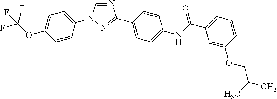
N1=CN(C2=CC=C(OC(F)(F)F)C=C2)N=C1C1=CC=C(NC(C2=CC=CC(OCC(C)C)=C2)=O)C=C1
